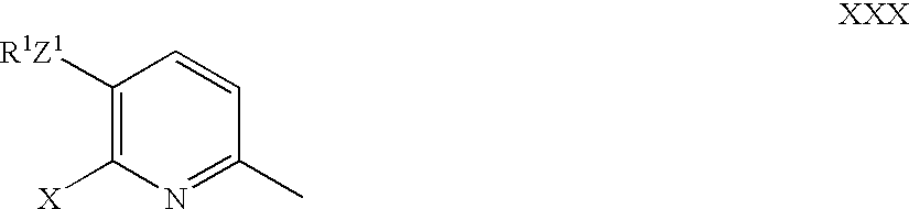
C1([R1Z1])=C([X])N=C(C)C=C1
